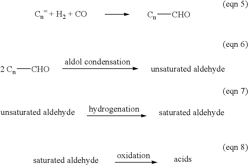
[Cn][CHO].[2 Cn][CHO]
